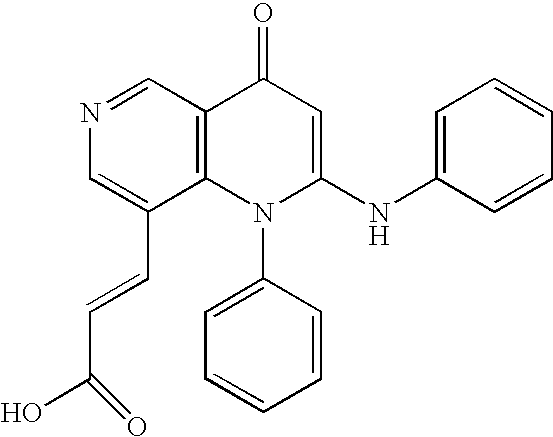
C1=C(C=CC(O)=O)C2=C(C=N1)C(=O)C=C(NC1=CC=CC=C1)N2C1=CC=CC=C1
